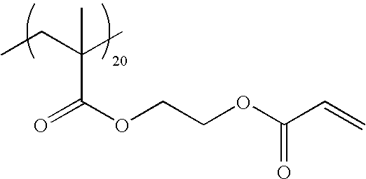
CCC(C)(C(OCCOC(C=C)=O)=O)C
